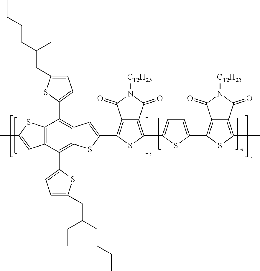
C1(C2=CC=C(CC(CCCC)CC)S2)=C2C(=C(C3=CC=C(CC(CCCC)CC)S3)C3=C1SC(C)=C3)SC(C1=C3C(=C(C4=CC=C(C5=C6C(=C(C)S5)C(=O)N([C12H25])C6=O)S4)S1)C(=O)N([C12H25])C3=O)=C2
